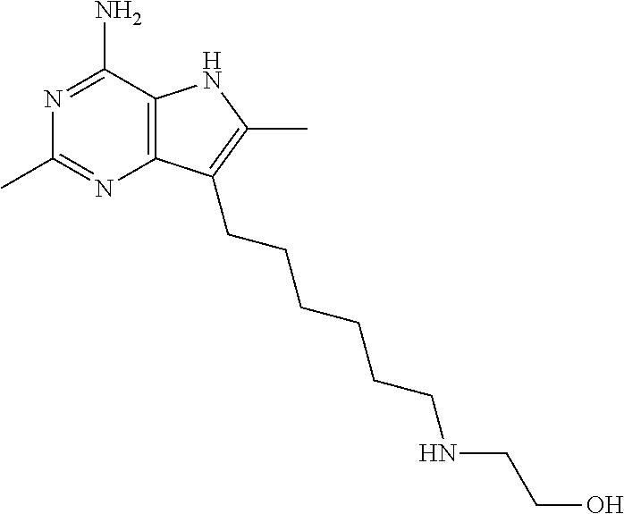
C12=C(N=C(C)N=C1N)C(CCCCCCNCCO)=C(C)N2
